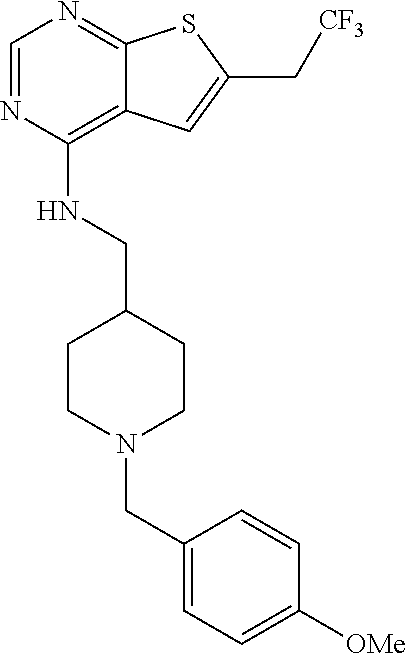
C1=NC(NCC2CCN(CC3=CC=C([OMe])C=C3)CC2)=C2C(=N1)SC(C[CF3])=C2
